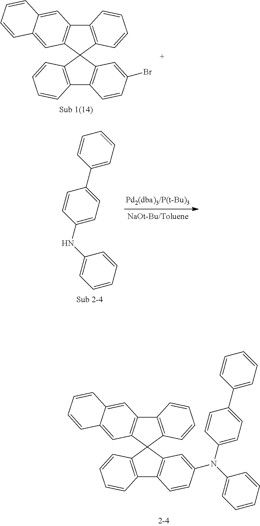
C1(NC2=CC=CC=C2)=CC=C(C2=CC=CC=C2)C=C1.C12=C(C3(C4=C1C=CC(Br)=C4)C1=C(C4=C3C=C3C(=C4)C=CC=C3)C=CC=C1)C=CC=C2.C12=C(C3(C4=C1C=CC(N(C1=CC=CC=C1)C1=CC=C(C5=CC=CC=C5)C=C1)=C4)C1=C(C4=C3C=C3C(=C4)C=CC=C3)C=CC=C1)C=CC=C2
